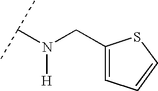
N([H])(CC1=CC=CS1)C(C)C
